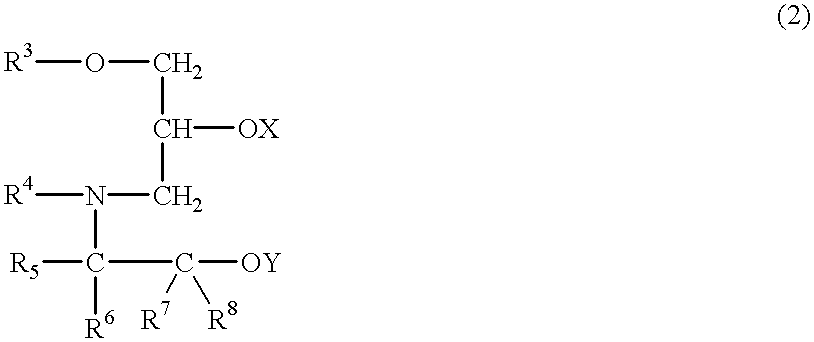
[R3]OCC(CN([R4])C([R5])([R6])C([OY])([R7])[R8])[OX]
